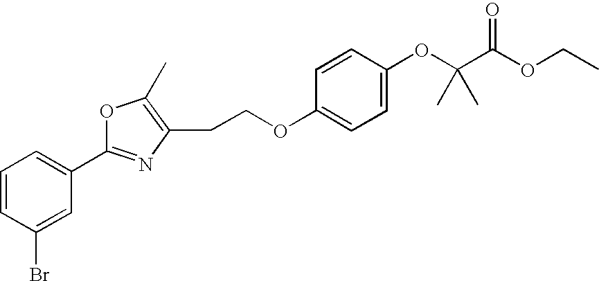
C(COC1=CC=C(OC(C(OCC)=O)(C)C)C=C1)C1=C(C)OC(C2=CC=CC(Br)=C2)=N1
